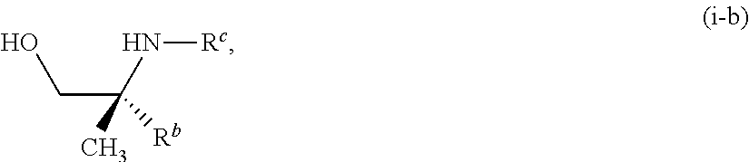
C(C([Rb])(N[Rc])C)O
